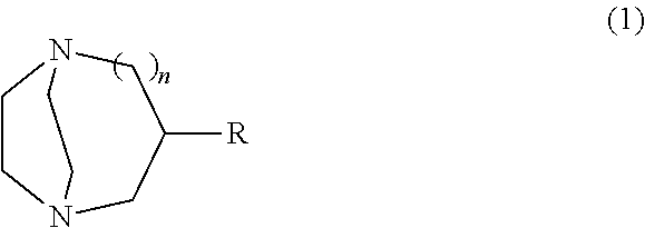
C1CN2CC([R])CN1CC2
